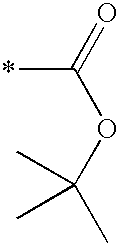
CC(OC(=O)*)(C)C
